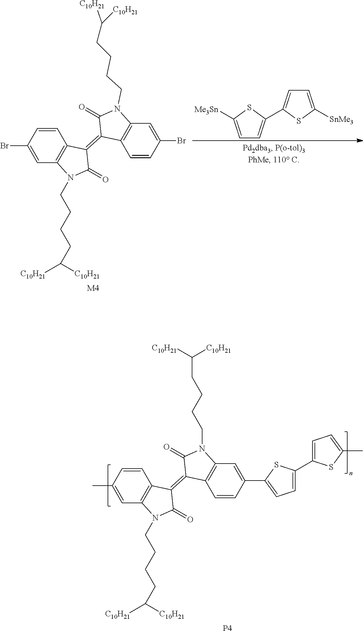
C1=CC(C)=CC2=C1C(=C1C3=C(C=C(C4=CC=C(C5=CC=C(C)S5)S4)C=C3)N(CCCCC([C10H21])[C10H21])C1=O)C(=O)N2CCCCC([C10H21])[C10H21].[P4].C1=C([Me3Sn])SC(C2=CC=C([SnMe3])S2)=C1.C1=CC(Br)=CC2=C1C(=C1C3=C(C=C(Br)C=C3)N(CCCCC([C10H21])[C10H21])C1=O)C(=O)N2CCCCC([C10H21])[C10H21].[M4]
